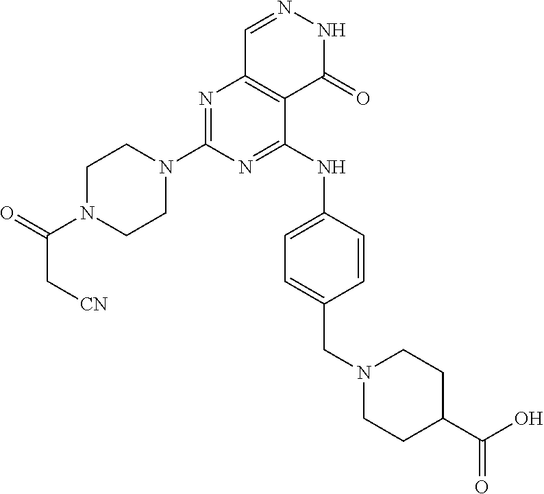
C1N(C2=NC3=C(C(NC4=CC=C(CN5CCC(C(O)=O)CC5)C=C4)=N2)C(=O)NN=C3)CCN(C(=O)C[CN])C1
